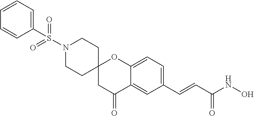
C1=CC=C(S(N2CCC3(CC2)CC(=O)C2=CC(C=CC(NO)=O)=CC=C2O3)(=O)=O)C=C1
